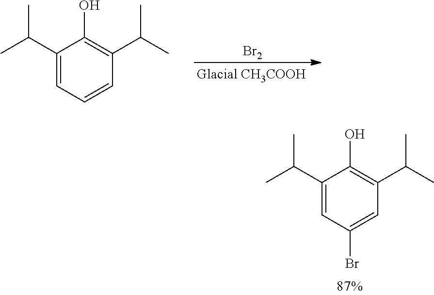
[Br2].C1(C(C)C)=CC=CC(C(C)C)=C1O.C1(C(C)C)=CC(Br)=CC(C(C)C)=C1O
